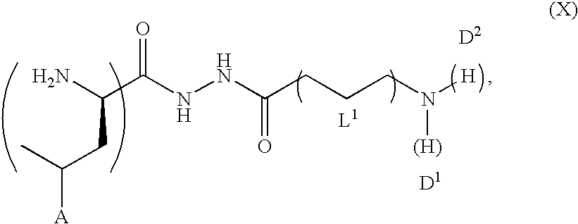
NC(C(NNC(CCCN([H])[(H)])=O)=O)CC(C)[A]
